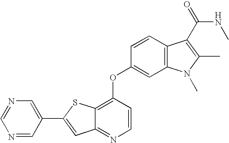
C12=NC=CC(OC3=CC4=C(C=C3)C(C(NC)=O)=C(C)N4C)=C1SC(C1=CN=CN=C1)=C2
